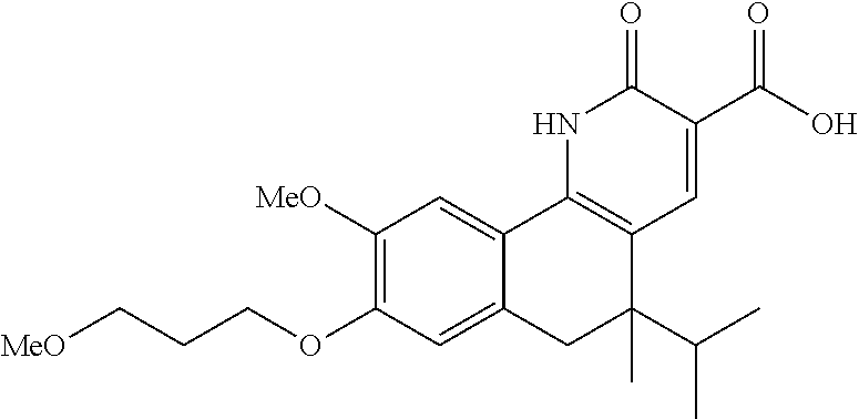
OC(C1=CC2=C(NC1=O)C1=CC([MeO])=C(OCCC[MeO])C=C1CC2(C(C)C)C)=O
